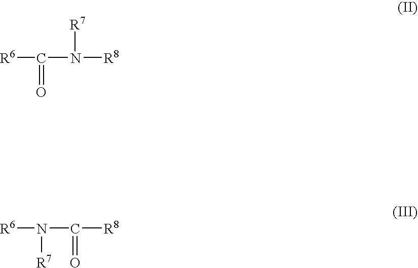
[R6]C(=O)N([R7])[R8].[R6]N([R7])C(=O)[R8]
